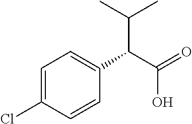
C1=C(Cl)C=CC(C(C(=O)O)C(C)C)=C1
